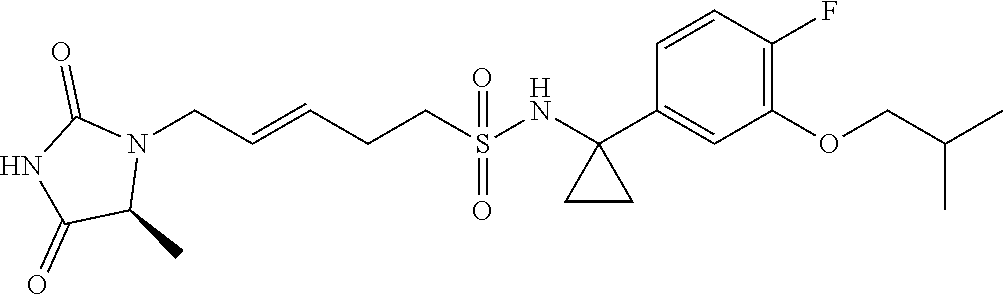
N1(CC=CCCS(=O)(=O)NC2(C3=CC(OCC(C)C)=C(F)C=C3)CC2)C(=O)NC(=O)C1C
